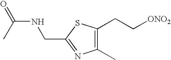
C(C1=NC(C)=C(CC[ONO2])S1)NC(=O)C
